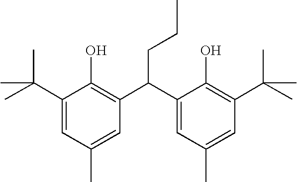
C1(C(C)(C)C)=CC(C)=CC(C(C2=CC(C)=CC(C(C)(C)C)=C2O)CCC)=C1O
